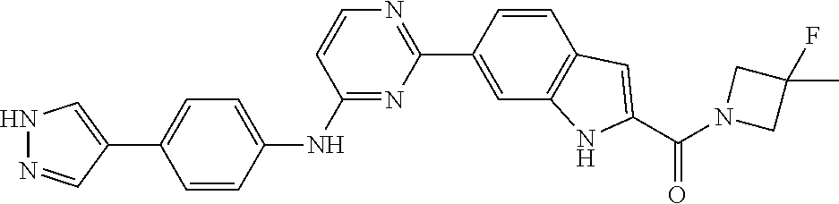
N1=C(NC2=CC=C(C3=CNN=C3)C=C2)C=CN=C1C1=CC2=C(C=C1)C=C(C(N1CC(C)(F)C1)=O)N2
